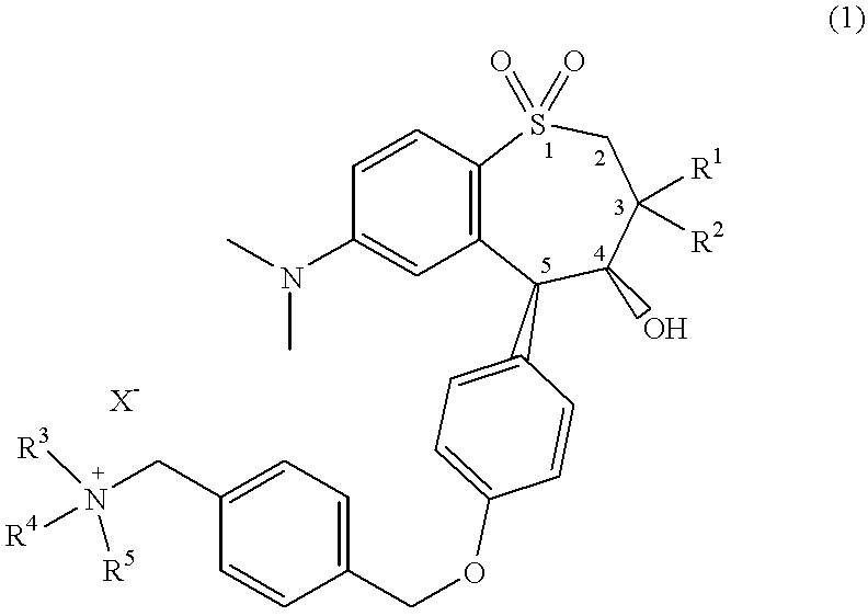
C1=CC2=C(C=C1N(C)C)C(C1=CC=C(OCC3=CC=C(CN([R4])([R3])[R5])C=C3)C=C1)C(O)C([R1])([R2])CS2(=O)=O
